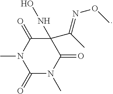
C1(C(C)=NOC)(NO)C(=O)N(C)C(=O)N(C)C1=O
